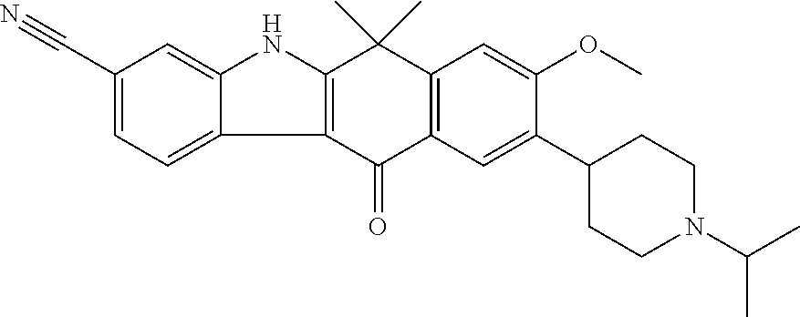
C12=C(C(=O)C3=C(C1(C)C)C=C(OC)C(C1CCN(C(C)C)CC1)=C3)C1=CC=C(C#N)C=C1N2
